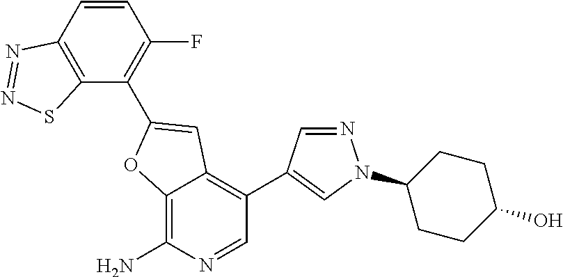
C12=C(N)N=CC(C3=CN(C4CCC(O)CC4)N=C3)=C1C=C(C1=C(F)C=CC3=C1SN=N3)O2
